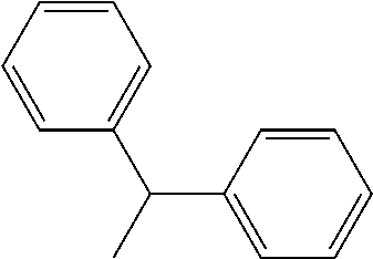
C1=CC=CC=C1C(C)C1=CC=CC=C1
